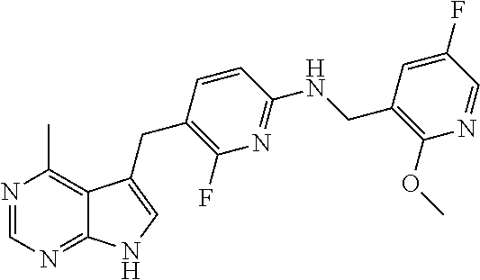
N1=CN=C2C(=C1C)C(CC1=C(F)N=C(NCC3=C(OC)N=CC(F)=C3)C=C1)=CN2
